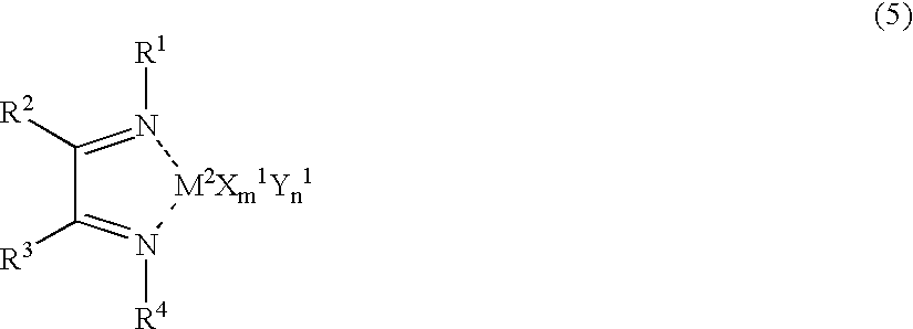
C1([R2])=N([R1])[M2Xm1Yn1]N([R4])=C1[R3]
